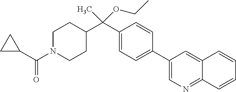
C1(C2=CC=C(C(C3CCN(C(C4CC4)=O)CC3)(C)OCC)C=C2)=CN=C2C(=C1)C=CC=C2
